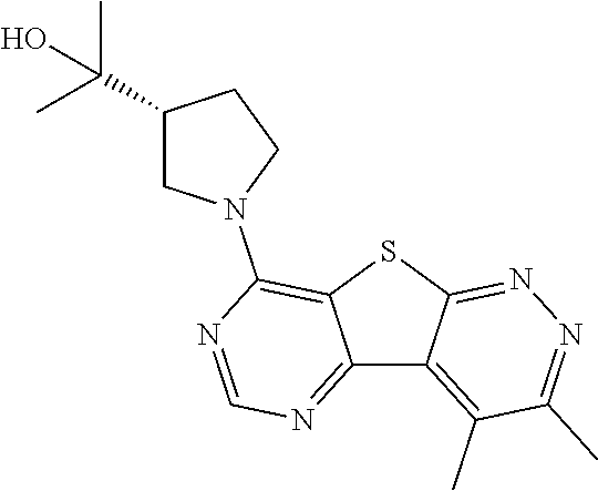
C12=NC=NC(N3CC(C(C)(C)O)CC3)=C1SC1=NN=C(C)C(C)=C21
